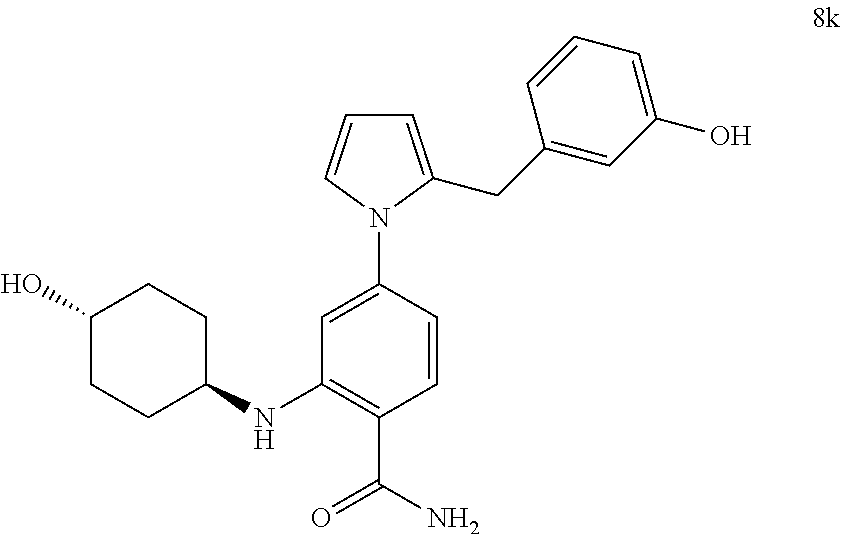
C1=C(CC2=CC(O)=CC=C2)N(C2=CC(NC3CCC(O)CC3)=C(C(N)=O)C=C2)C=C1
